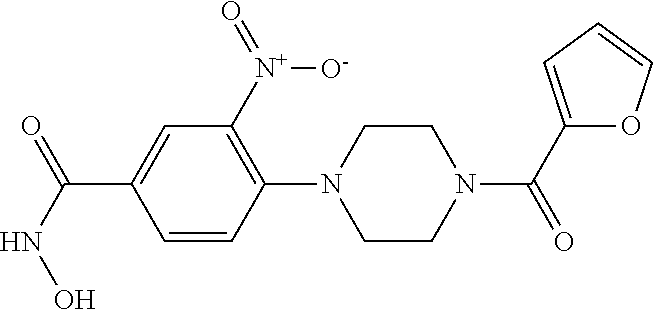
C1=CC(N2CCN(C(C3=CC=CO3)=O)CC2)=C([N+]([O-])=O)C=C1C(=O)NO
